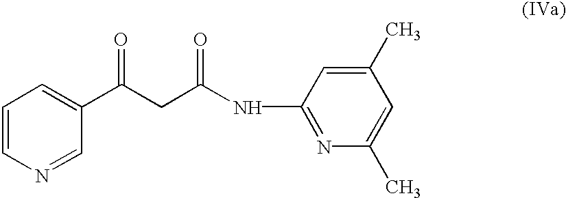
C1=CN=CC(C(CC(=O)NC2=NC(C)=CC(C)=C2)=O)=C1
